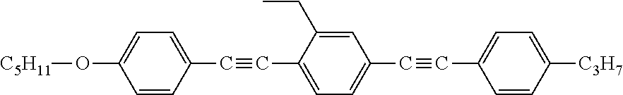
C1=CC(C#CC2=CC=C(C#CC3=CC=C([C3H7])C=C3)C=C2CC)=CC=C1O[C5H11]
